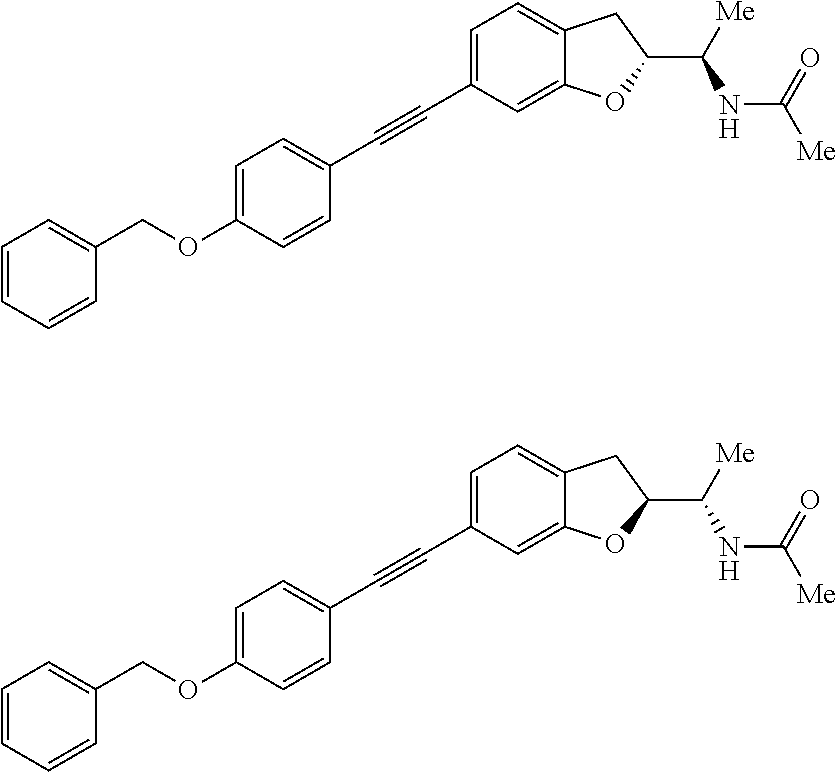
C(OC1=CC=C(C#CC2=CC=C3C(=C2)OC(C([Me])NC(=O)[Me])C3)C=C1)C1=CC=CC=C1.C(OC1=CC=C(C#CC2=CC=C3C(=C2)OC(C([Me])NC(=O)[Me])C3)C=C1)C1=CC=CC=C1
